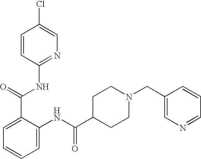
C1=CC(NC(C2=CC=CC=C2NC(C2CCN(CC3=CN=CC=C3)CC2)=O)=O)=NC=C1Cl
